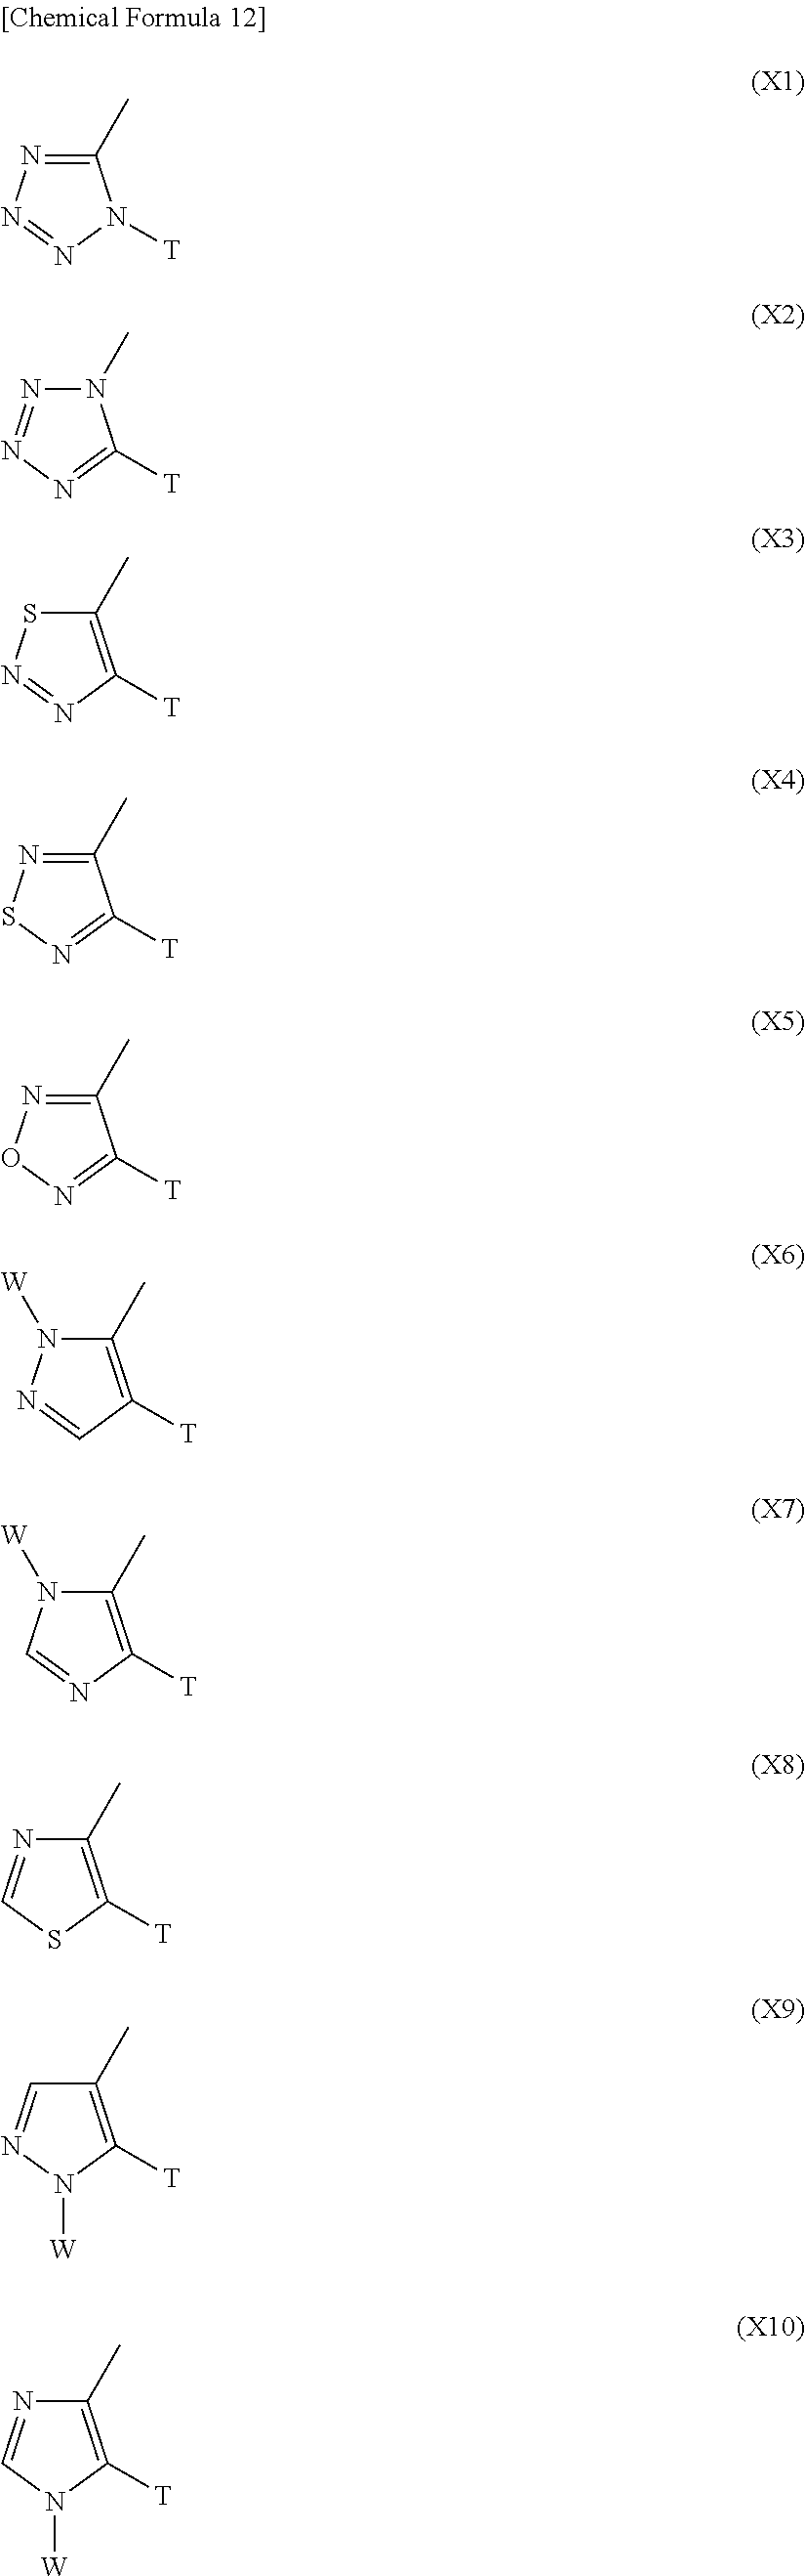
C1(C)=NN=NN1[T].N1(C)N=NN=C1[T].C1(C)=C([T])N=NS1.C1(C)=NSN=C1[T].C1(C)=NON=C1[T].C1(C)=C([T])C=NN1[W].C1(C)=C([T])N=CN1[W].C1(C)=C([T])SC=N1.C1(C)=C([T])N([W])N=C1.C1(C)=C([T])N([W])C=N1
